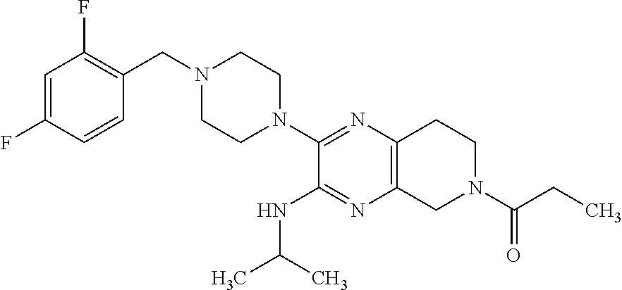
C1=C(F)C=CC(CN2CCN(C3=NC4=C(N=C3NC(C)C)CN(C(CC)=O)CC4)CC2)=C1F
